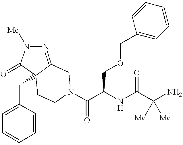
C12(CC3=CC=CC=C3)C(=NN([Me])C1=O)CN(C(C(NC(C(N)([Me])[Me])=O)COCC1=CC=CC=C1)=O)CC2
